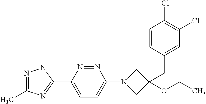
N1=C(C)N=C(C2=CC=C(N3CC(CC4=CC(Cl)=C(Cl)C=C4)(OCC)C3)N=N2)N1
